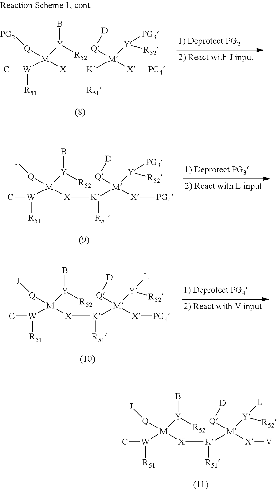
[Q]([M]([X][K]([M]([Q][D])([X][PG4])[Y]([R52])[PG3])[R51])([Y](B)[R52])[W]([R51])C)[J].[Q]([M]([X][K]([M]([Q][D])([X][PG4])[Y]([R52])[L])[R51])([Y](B)[R52])[W]([R51])C)[J].[Q]([M]([X][K]([M]([Q][D])([X][V])[Y]([R52])[L])[R51])([Y](B)[R52])[W]([R51])C)[J].[Q]([M]([X][K]([M]([Q][D])([X][PG4])[Y]([R52])[PG3])[R51])([Y](B)[R52])[W]([R51])C)[PG2]
